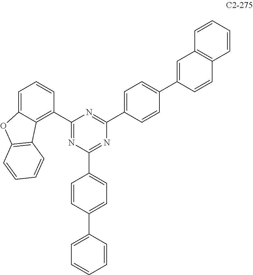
C1(C2=C3C(=CC=C2)OC2=C3C=CC=C2)=NC(C2=CC=C(C3=CC=CC=C3)C=C2)=NC(C2=CC=C(C3=CC4=C(C=C3)C=CC=C4)C=C2)=N1
